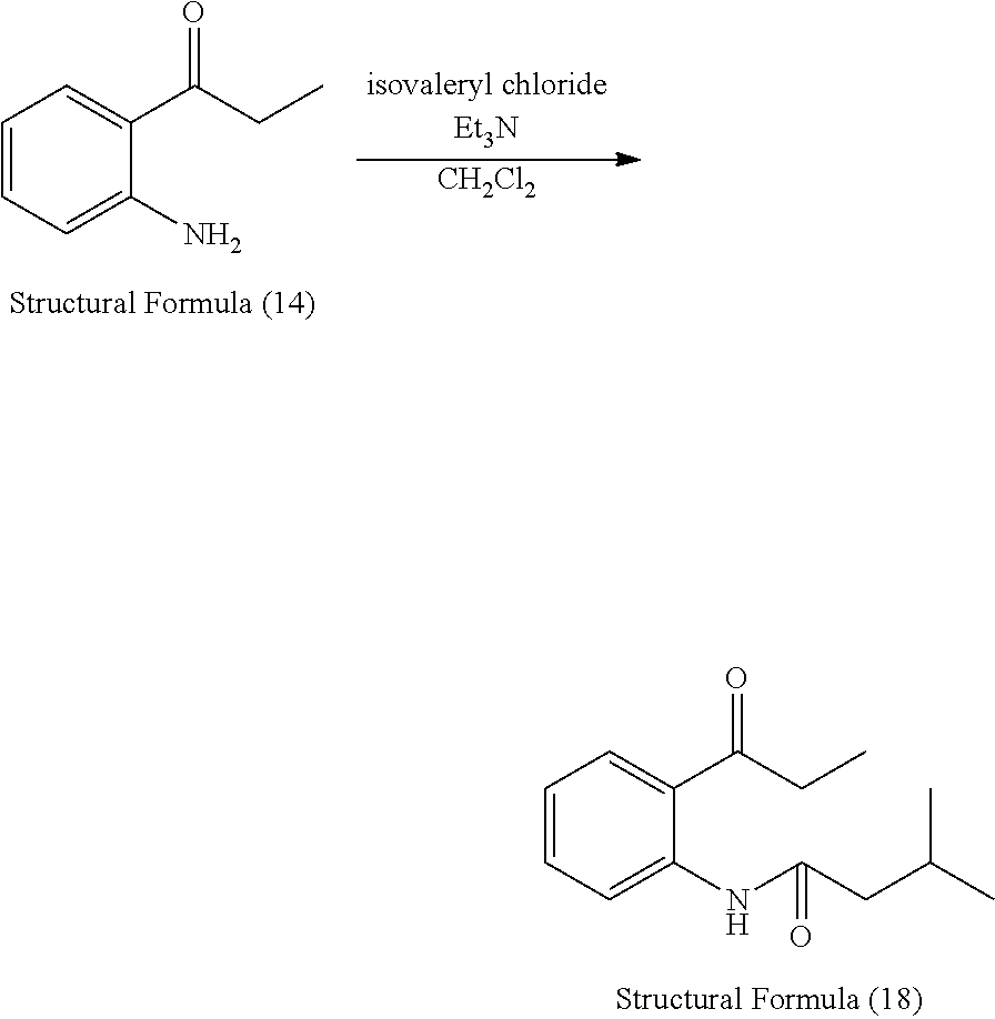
C1=CC=C(N)C(C(CC)=O)=C1.[CH2Cl2].C1=CC=C(NC(CC(C)C)=O)C(C(CC)=O)=C1
